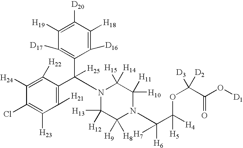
C1([H24])=C([H22])C(C(C2=C([D17])C([H19])=C([D20])C([H18])=C2[D16])([H25])N2C([H13])([H12])C([H9])([H8])N(C(C([H4])(OC([D2])([D3])C(O[D1])=O)[H5])([H6])[H7])C([H10])([H11])C2([H15])[H14])=C([H21])C([H23])=C1Cl
